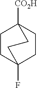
C1CC2(F)CCC1([CO2H])CC2
